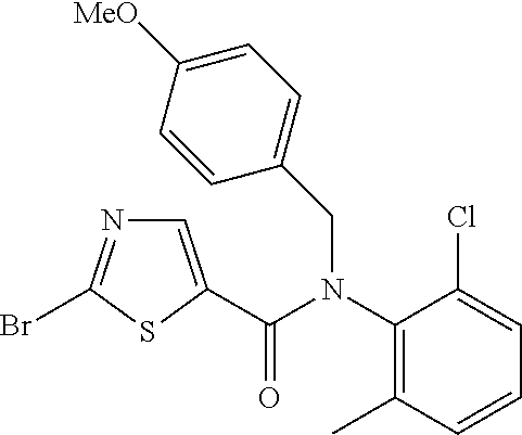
C(N(C1=C(C)C=CC=C1Cl)CC1=CC=C([MeO])C=C1)(=O)C1=CN=C(Br)S1
